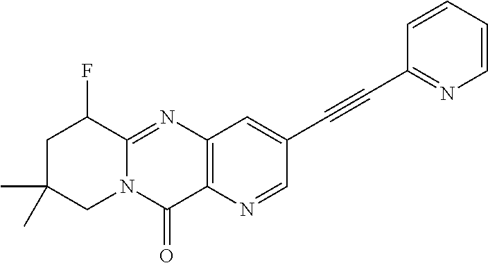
C12=C(N=CC(C#CC3=NC=CC=C3)=C1)C(=O)N1C(=N2)C(F)CC(C)(C)C1
